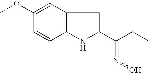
C12=C(NC(C(CC)=NO)=C1)C=CC(OC)=C2
